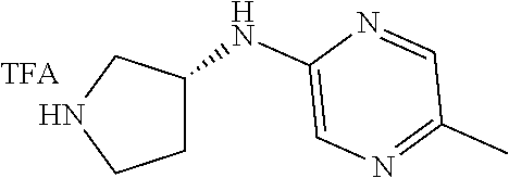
N1CCC(NC2=CN=C(C)C=N2)C1
